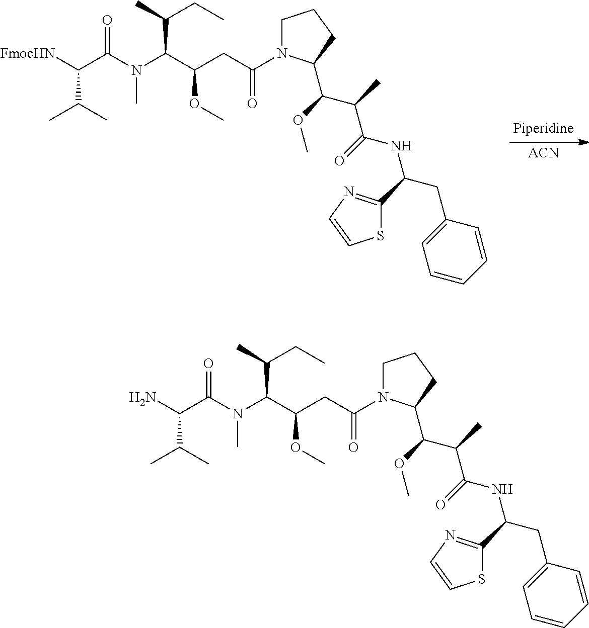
[ACN].C1N(C(CC(C(N(C(C([FmocHN])C(C)C)=O)C)C(C)CC)OC)=O)C(C(OC)C(C)C(=O)NC(CC2=CC=CC=C2)C2=NC=CS2)CC1.C1N(C(CC(C(N(C(C(N)C(C)C)=O)C)C(C)CC)OC)=O)C(C(OC)C(C)C(=O)NC(CC2=CC=CC=C2)C2=NC=CS2)CC1
